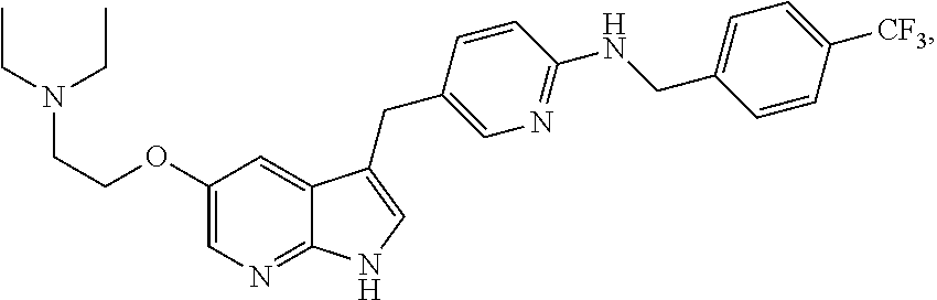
C1(OCCN(CC)CC)=CN=C2C(=C1)C(CC1=CN=C(NCC3=CC=C([CF3])C=C3)C=C1)=CN2
